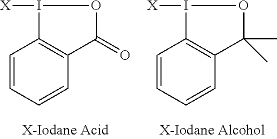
C1=CC=CC2=C1I([X])OC2=O.C1=CC=CC2=C1I([X])OC2(C)C
